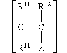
CC([R11])(C(C)([R12])[Z])[R11]
